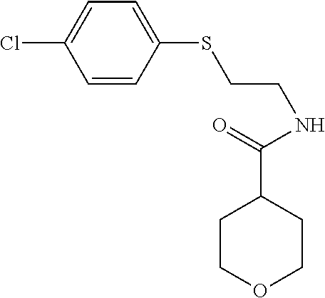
C1(SCCNC(=O)C2CCOCC2)=CC=C(Cl)C=C1
